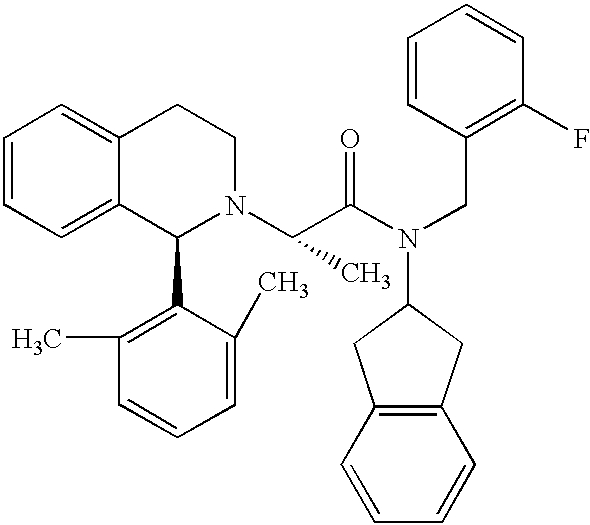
C1=CC=C2C(=C1)CCN(C(C(N(CC1=C(F)C=CC=C1)C1CC3=C(C1)C=CC=C3)=O)C)C2C1=C(C)C=CC=C1C
